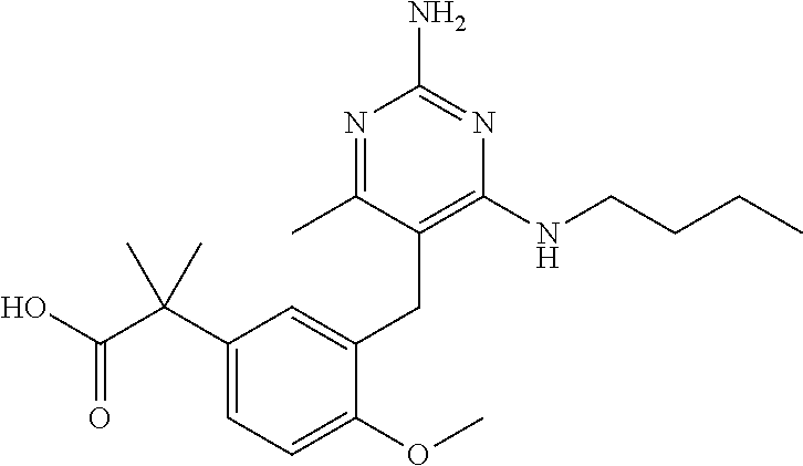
C1=C(CC2=C(NCCCC)N=C(N)N=C2C)C(OC)=CC=C1C(C(=O)O)(C)C
